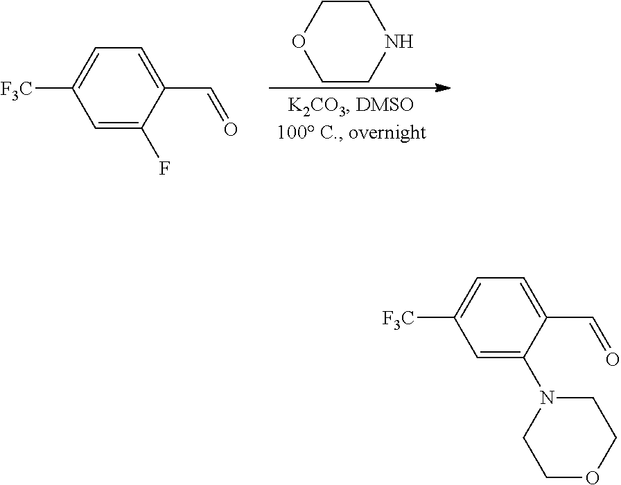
O1CCNCC1.C1(C=O)=CC=C([F3C])C=C1F.C1(C=O)=CC=C([F3C])C=C1N1CCOCC1
